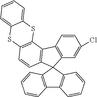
C12=C(C=CC=C1)C1(C3=C2C=CC=C3)C2=C(C=CC(Cl)=C2)C2=C1C=CC1=C2SC2=CC=CC=C2S1
